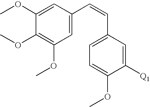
C1([Q1])=CC(C=CC2=CC(OC)=C(OC)C(OC)=C2)=CC=C1OC
